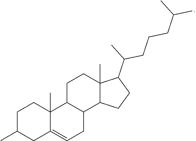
C12(C)C(=CCC3C1CCC1(C)C3CCC1C(C)CCCC(C)C)CC(C)CC2
